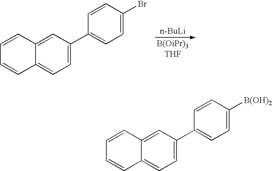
[n-BuLi].C12=CC=C(C3=CC=C(Br)C=C3)C=C1C=CC=C2.C12=CC=C(C3=CC=C([B(OH)2])C=C3)C=C1C=CC=C2
